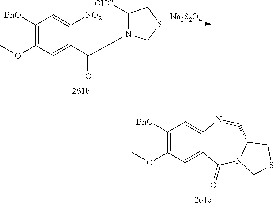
C1([BnO])=C(OC)C=C(C(N2C([OHC])CSC2)=O)C([NO2])=C1.[Na2S2O4].C1([BnO])=C(OC)C=C2C(=C1)N=CC1N(C2=O)CSC1
